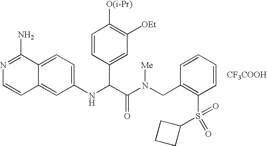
C1(NC(C(N(CC2=C(S(=O)(C3CCC3)=O)C=CC=C2)[Me])=O)C2=CC([OEt])=C([O(i-Pr)])C=C2)=CC=C2C(=C1)C=CN=C2N.[CF3COOH]
